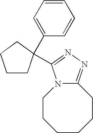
N12C(=NN=C1C1(C3=CC=CC=C3)CCCC1)CCCCCC2
